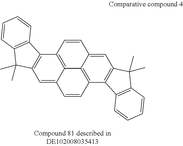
C1=C2C3=C(C4=C1C(C)(C)C1=C4C=CC=C1)C=CC1=CC4=C(C(=C31)C=C2)C1=C(C4(C)C)C=CC=C1
